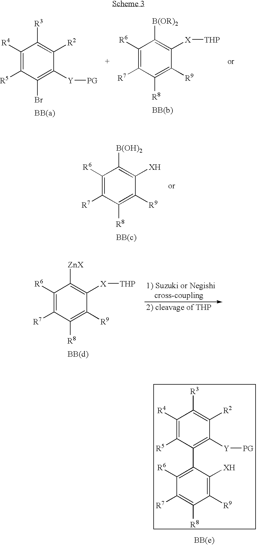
C1([R4])=C([R5])C(Br)=C([Y][PG])C([R2])=C1[R3].C1([R6])=C([R7])C([R8])=C([R9])C([X][THP])=C1[B(OR)2].C1([R6])=C([R7])C([R8])=C([R9])C([XH])=C1[B(OH)2].C1([R6])=C([R7])C([R8])=C([R9])C([X][THP])=C1[ZnX].C1([R4])=C([R5])C(C2=C([R6])C([R7])=C([R8])C([R9])=C2[XH])=C([Y][PG])C([R2])=C1[R3]
